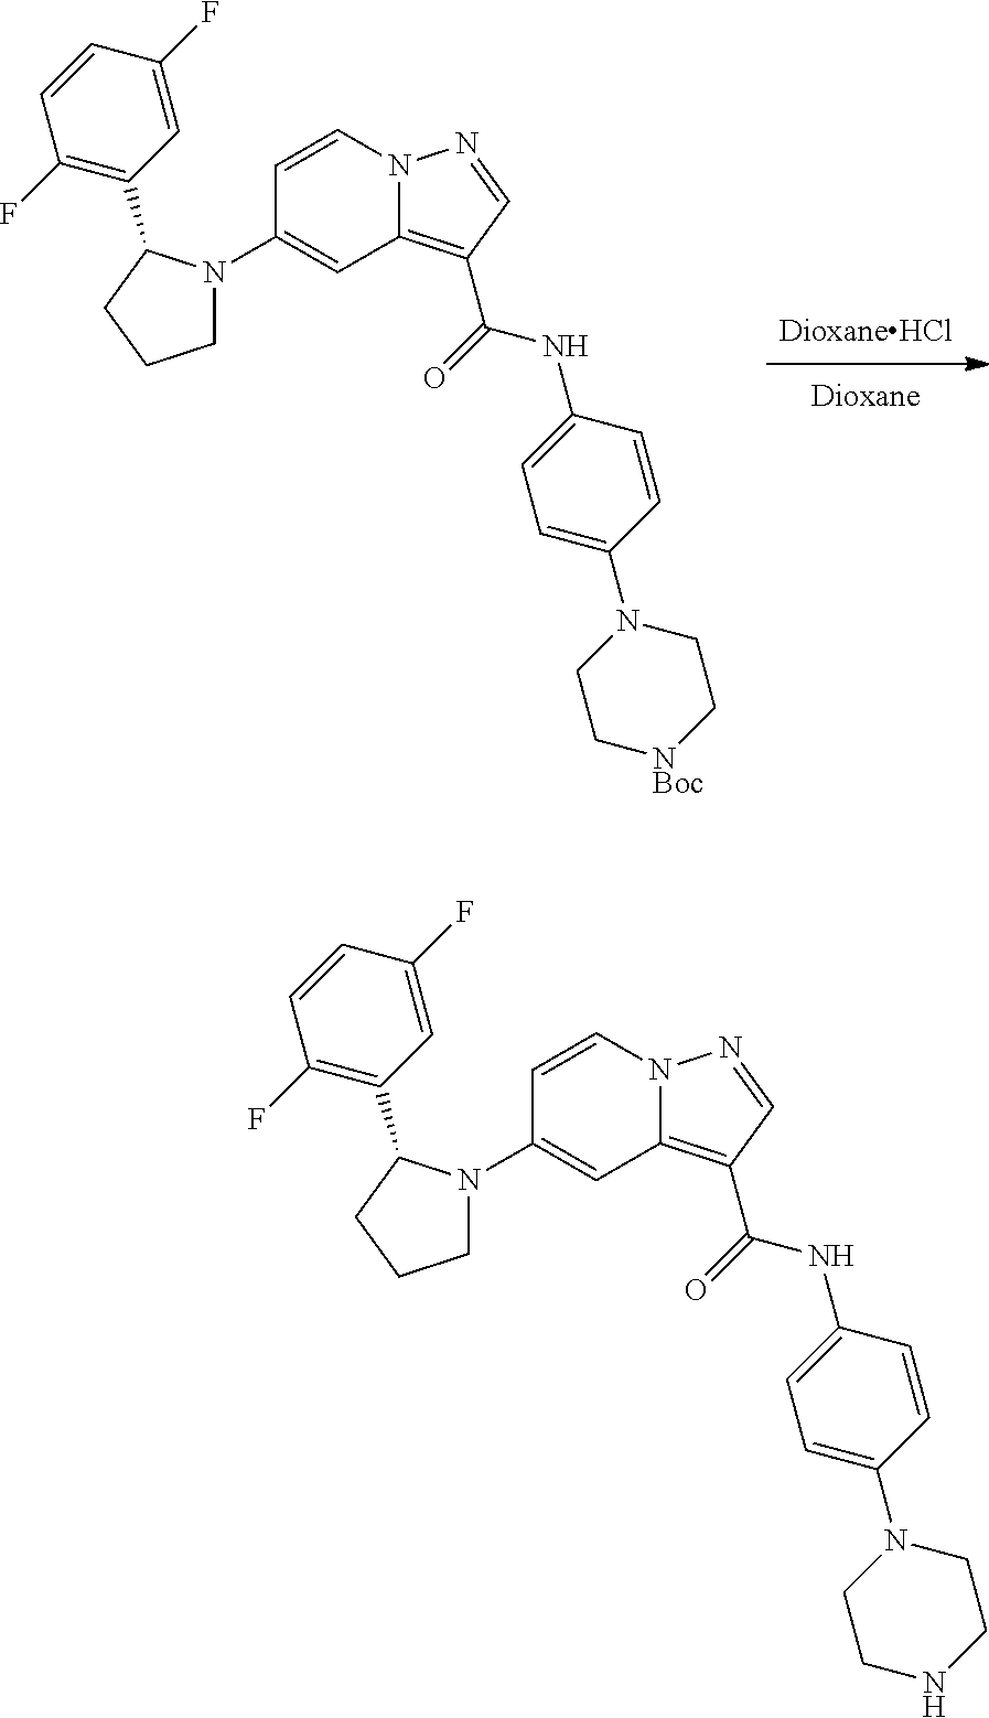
C1(N2CCCC2C2=C(F)C=CC(F)=C2)=CC2=C(C(=O)NC3=CC=C(N4CC[NBoc]CC4)C=C3)C=NN2C=C1.C1(N2CCCC2C2=C(F)C=CC(F)=C2)=CC2=C(C(=O)NC3=CC=C(N4CCNCC4)C=C3)C=NN2C=C1
